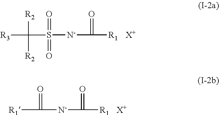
[R3]C(S([N-]C([R1])=O)(=O)=O)([R2])[R2].[X+].[R1]C(=O)[N-]C([R1])=O.[X+]
